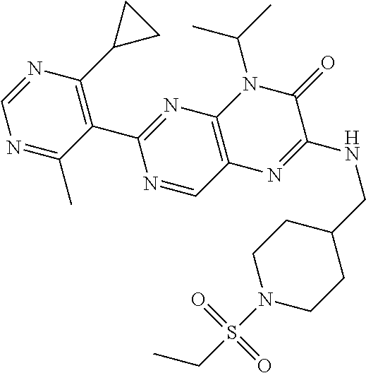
C1=NC(C2CC2)=C(C2=NC3=C(C=N2)N=C(NCC2CCN(S(=O)(=O)CC)CC2)C(=O)N3C(C)C)C(C)=N1
